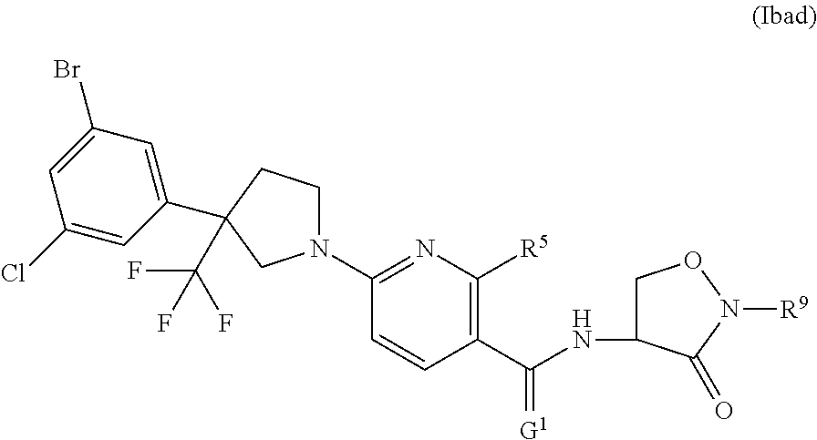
C(NC1CON([R9])C1=O)(C1=C([R5])N=C(N2CCC(C3=CC(Br)=CC(Cl)=C3)(C(F)(F)F)C2)C=C1)=[G1]
